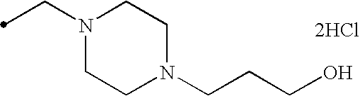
N1(CC)CCN(CCCO)CC1.[2HCl]
